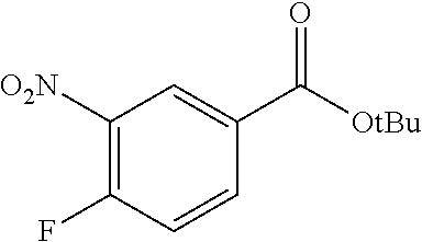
C1([O2N])=C(F)C=CC(C([OtBu])=O)=C1
